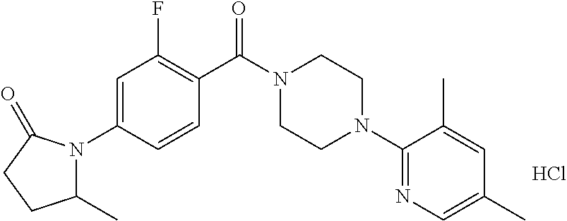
C1=C(N2C(C)CCC2=O)C=CC(C(N2CCN(C3=NC=C(C)C=C3C)CC2)=O)=C1F.Cl
